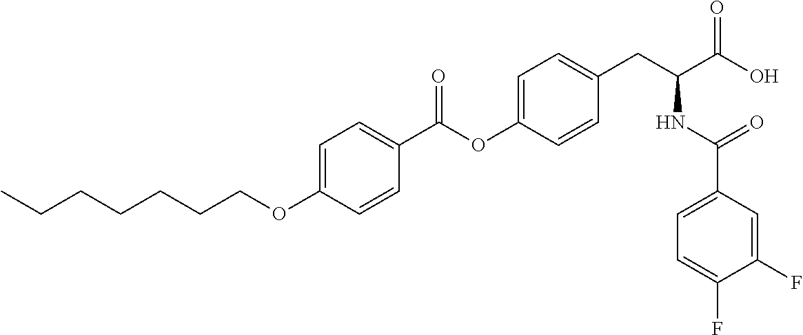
C1=C(OCCCCCCC)C=CC(C(OC2=CC=C(CC(C(O)=O)NC(C3=CC=C(F)C(F)=C3)=O)C=C2)=O)=C1
